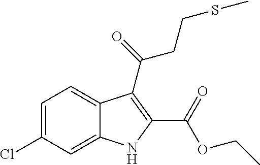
C1=C(Cl)C=C2C(=C1)C(C(CCSC)=O)=C(C(OCC)=O)N2
